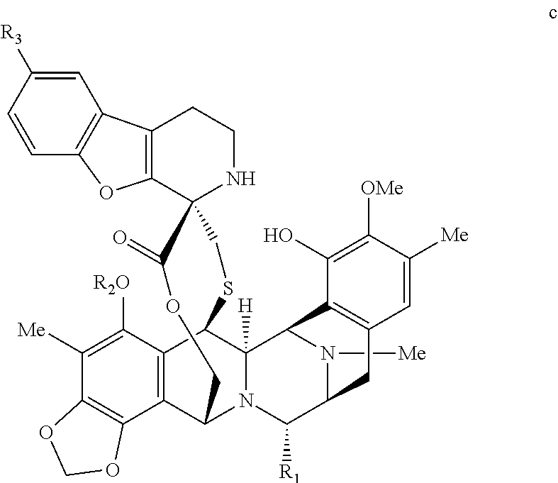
C12=C(C3(NCC1)CSC1C4=C(C(N5C1([H])C1N([Me])C(C5[R1])CC5=C1C(O)=C([OMe])C([Me])=C5)COC3=O)C1=C(C([Me])=C4[R2O])OCO1)OC1=C2C=C([R3])C=C1
